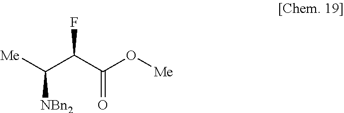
[NBn2]C(C(F)C(O[Me])=O)[Me]
